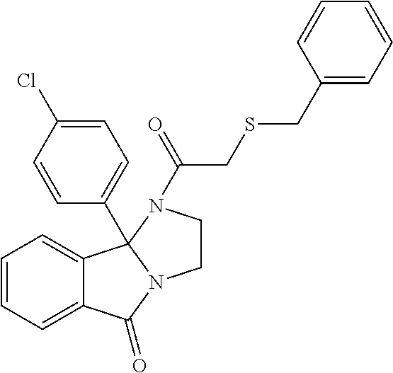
C12=CC=CC=C1C1(C3=CC=C(Cl)C=C3)N(C2=O)CCN1C(CSCC1=CC=CC=C1)=O
